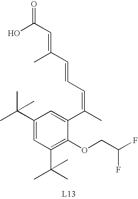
C1(C(C)(C)C)=CC(C(C)(C)C)=C(OCC(F)F)C(C(C)=CC=CC(=CC(O)=O)C)=C1
